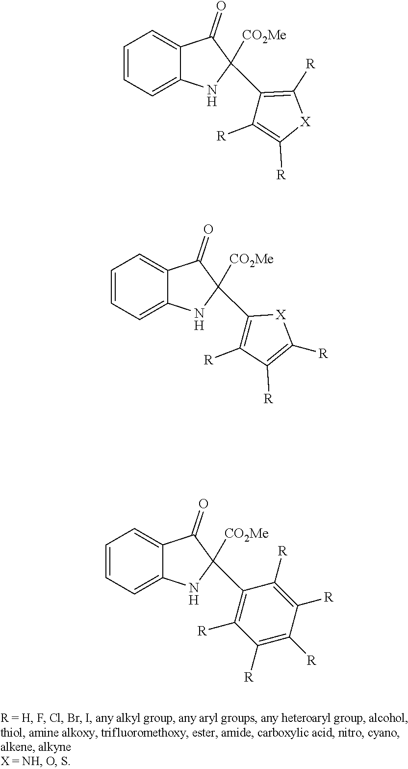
C1=CC=C2C(=C1)C(=O)C([CO2Me])(C1=C([R])[X]C([R])=C1[R])N2.C1=CC=C2C(=C1)C(=O)C([CO2Me])(C1=C([R])C([R])=C([R])[X]1)N2.C1=CC=C2C(=C1)C(=O)C([CO2Me])(C1=C([R])C([R])=C([R])C([R])=C1[R])N2
